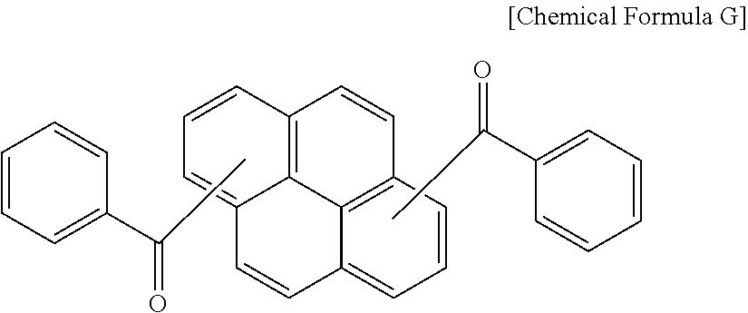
C1=C2C3=C(C=C1)C=CC1=C3C(=CC=C1)C=C2.C1=CC=C(C(=O)C)C=C1.C1=CC=CC=C1C(C)=O
